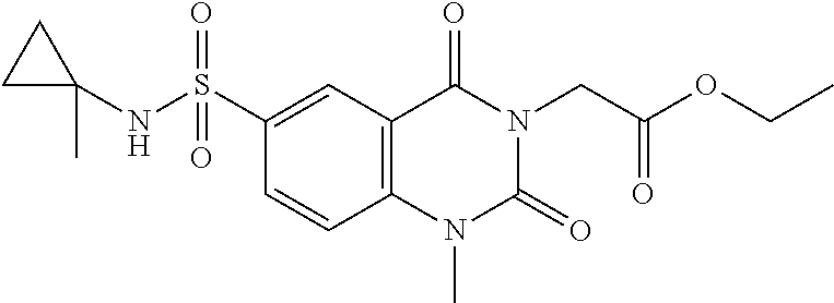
C(N1C(=O)N(C)C2=C(C1=O)C=C(S(=O)(=O)NC1(C)CC1)C=C2)C(OCC)=O
